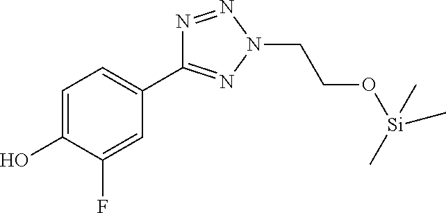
C1=C(O)C(F)=CC(C2=NN(CCO[Si](C)(C)C)N=N2)=C1
